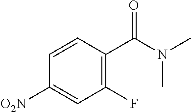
C1(F)=C(C(N(C)C)=O)C=CC([O2N])=C1
